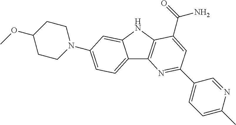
C12=CC=C(N3CCC(OC)CC3)C=C1NC1=C2N=C(C2=CC=C(C)N=C2)C=C1C(=O)N
